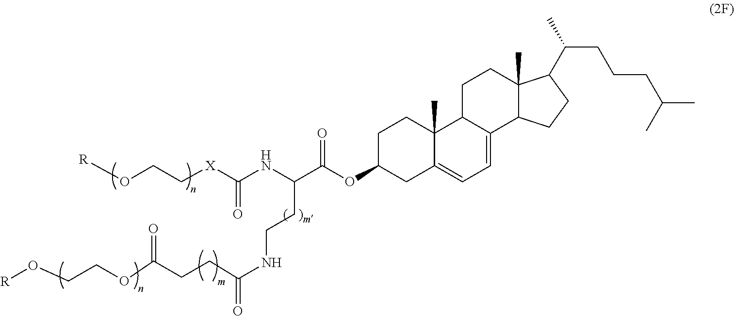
C(NC(CCNC(CCC(OCCO[R])=O)=O)C(OC1CC2=CC=C3C(C2(C)CC1)CCC1(C)C3CCC1C(CCCC(C)C)C)=O)(=O)[X]CCO[R]
